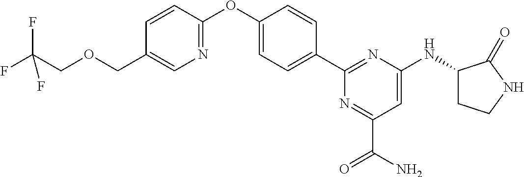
C1=CC(C2=NC(NC3CCNC3=O)=CC(C(=O)N)=N2)=CC=C1OC1=NC=C(COCC(F)(F)F)C=C1
